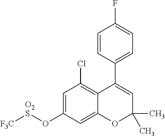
C1=C(O[O2S][F3C])C=C2C(=C1Cl)C(C1=CC=C(F)C=C1)=CC(C)(C)O2
